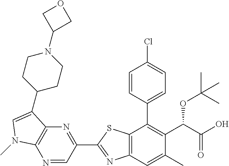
N1=CC(C2=NC3=C(S2)C(C2=CC=C(Cl)C=C2)=C(C(C(O)=O)OC(C)(C)C)C(C)=C3)=NC2=C1N(C)C=C2C1CCN(C2COC2)CC1
